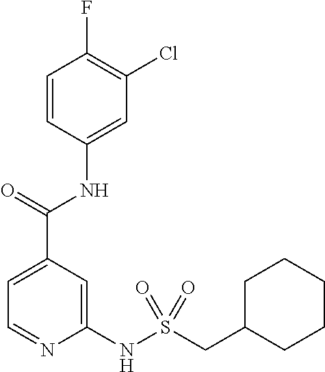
C1=CC(NC(C2=CC=NC(NS(CC3CCCCC3)(=O)=O)=C2)=O)=CC(Cl)=C1F
